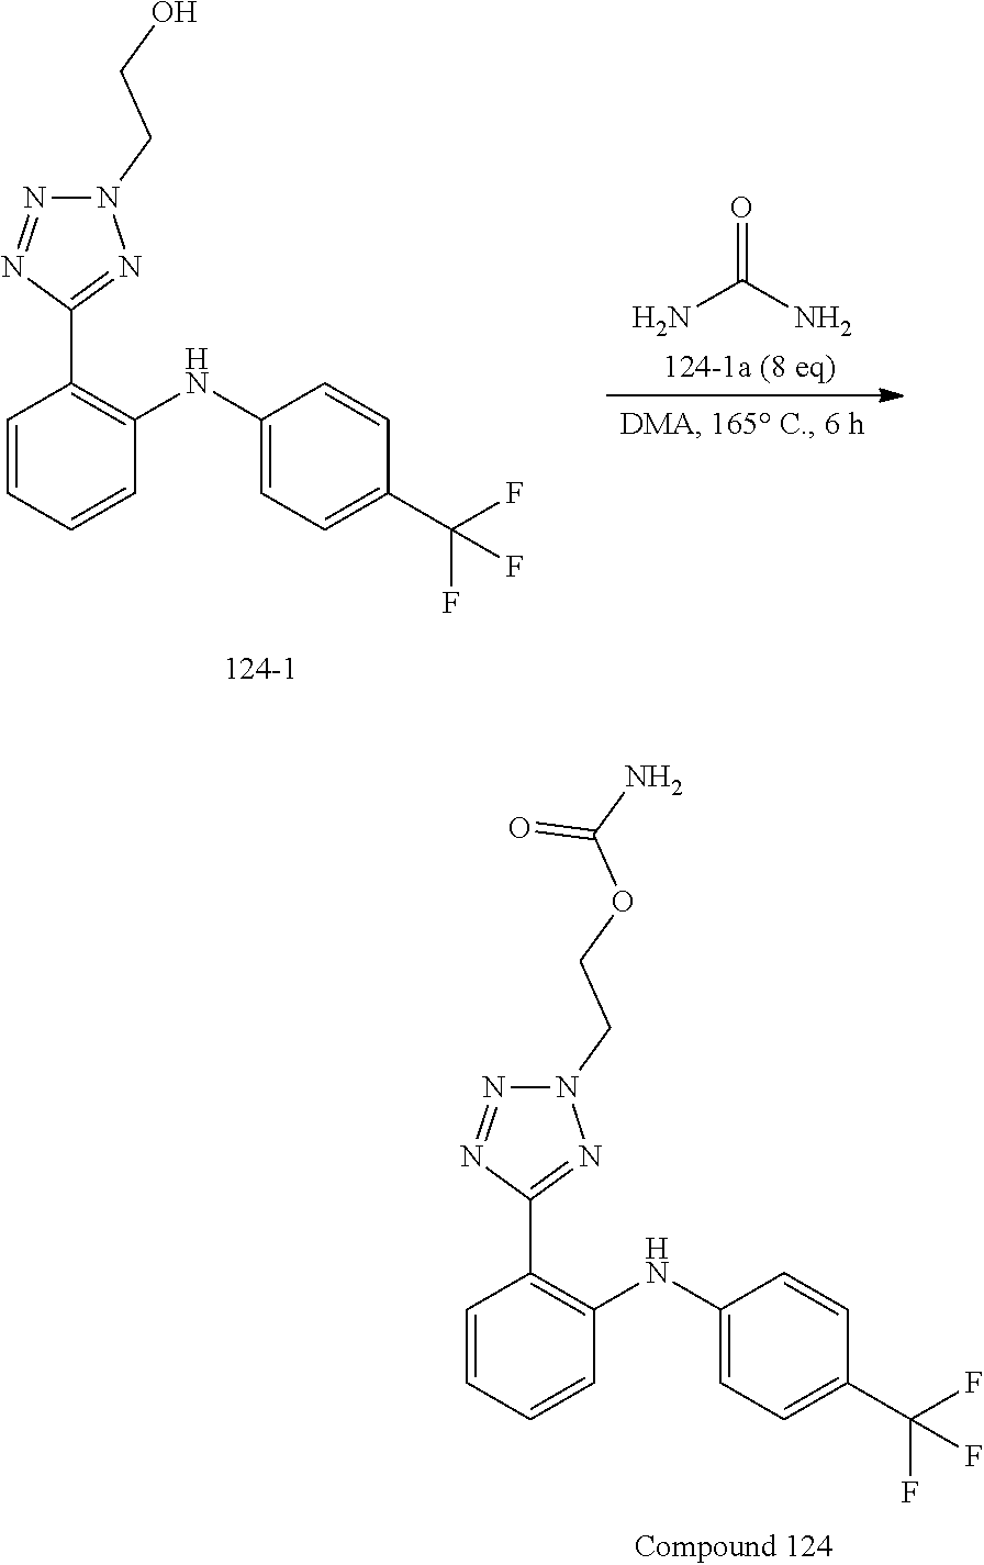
C1=CC=CC(NC2=CC=C(C(F)(F)F)C=C2)=C1C1=NN(CCOC(N)=O)N=N1.C1=CC=CC(NC2=CC=C(C(F)(F)F)C=C2)=C1C1=NN(CCO)N=N1.O=C(N)N
